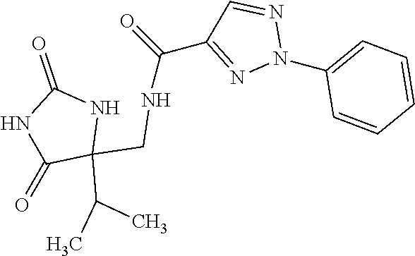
C1=CC=CC=C1N1N=C(C(NCC2(C(C)C)NC(=O)NC2=O)=O)C=N1
